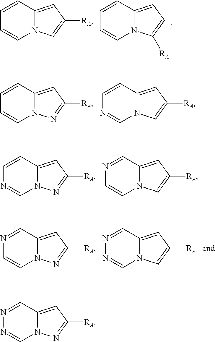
C1=CC2=CC([RA])=CN2C=C1.C1=CC2=CC=C([RA])N2C=C1.C1=CC2=CC([RA])=NN2C=C1.C1=CC2=CC([RA])=CN2C=N1.C1=CC2=CC([RA])=NN2C=N1.N1=CC2=CC([RA])=CN2C=C1.N1=CC2=CC([RA])=NN2C=C1.N1=CC2=CC([RA])=CN2C=N1.N1=CC2=CC([RA])=NN2C=N1
